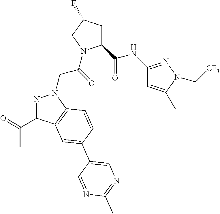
C1(C(NC2=NN(C[CF3])C(C)=C2)=O)CC(F)CN1C(CN1N=C(C(=O)C)C2=C1C=CC(C1=CN=C(C)N=C1)=C2)=O
